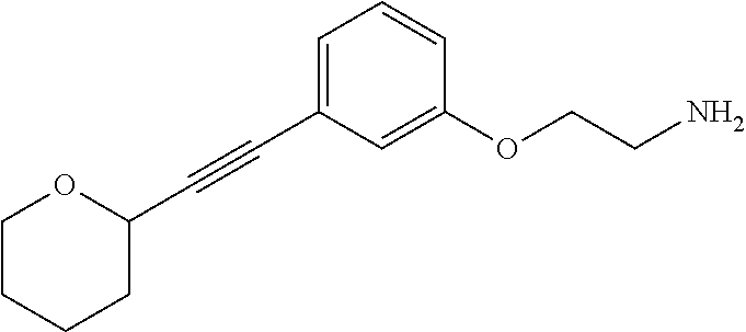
C(#CC1=CC=CC(OCCN)=C1)C1OCCCC1
